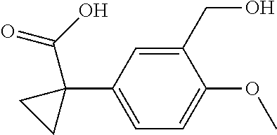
C1=C(C2(C(O)=O)CC2)C=C(CO)C(OC)=C1
